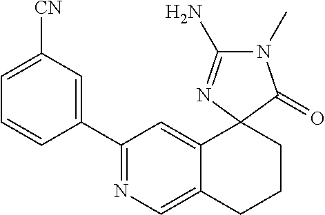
C1=CC(C2=NC=C3C(=C2)C2(CCC3)C(=O)N(C)C(N)=N2)=CC([CN])=C1
